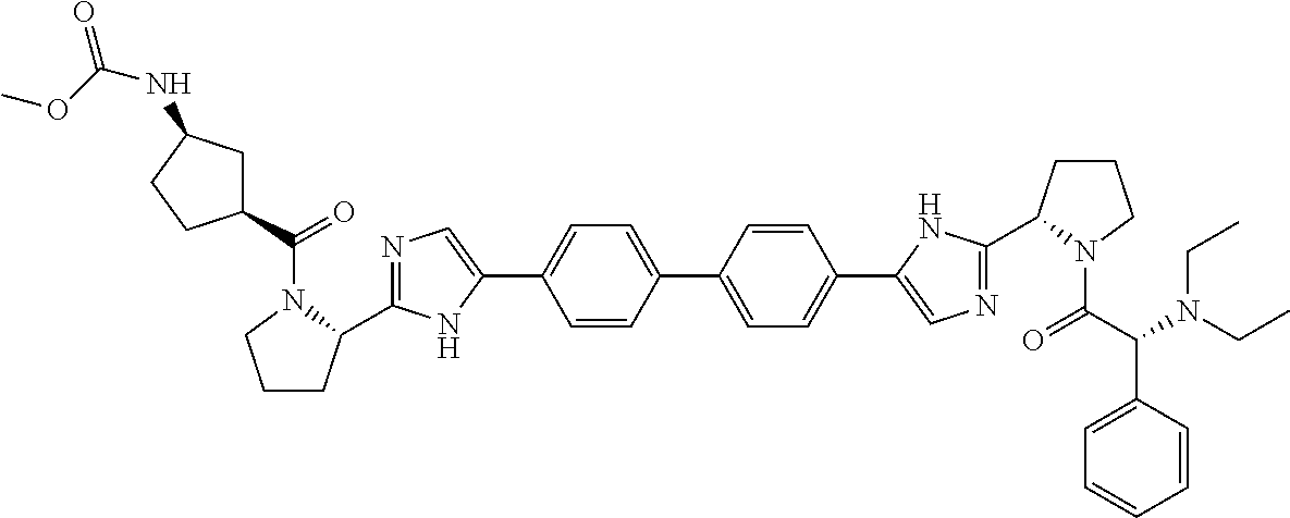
C1=CC(C2=CC=C(C3=CN=C(C4CCCN4C(C(N(CC)CC)C4=CC=CC=C4)=O)N3)C=C2)=CC=C1C1=CN=C(C2CCCN2C(C2CC(NC(OC)=O)CC2)=O)N1
